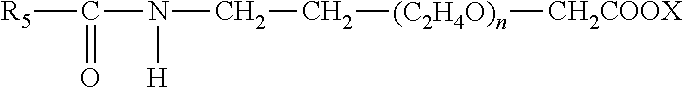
[R5]C(N(CC[(C2H4O)n][CH2COOX])[H])=O
